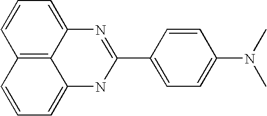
C12=C3C(=CC=C1)N=C(C1=CC=C(N(C)C)C=C1)NC3=CC=C2
